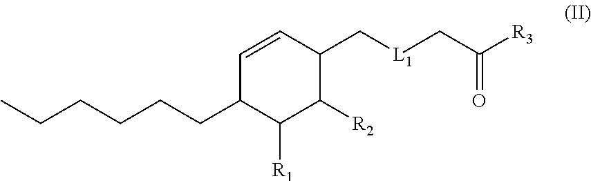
C1=CC(C[L1]CC([R3])=O)C([R2])C([R1])C1CCCCCC
